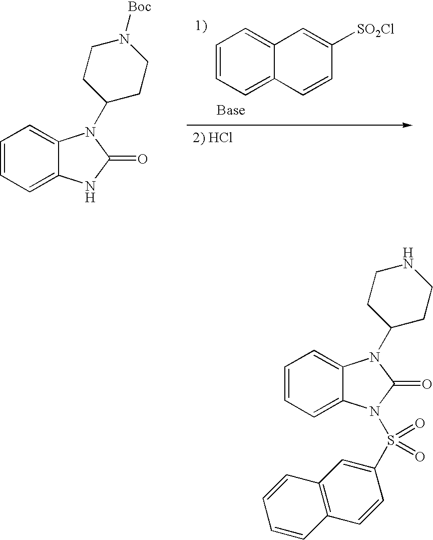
C12=CC=CC=C1N(C1CCNCC1)C(=O)N2S(C1=CC2=C(C=C1)C=CC=C2)(=O)=O.C12=CC=CC=C1N(C1CCN([Boc])CC1)C(=O)N2.C1([SO2Cl])=CC2=CC=CC=C2C=C1
